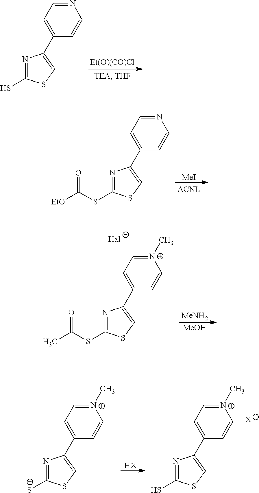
N1=C(S)SC=C1C1=CC=NC=C1.[Et(O)(CO)Cl].N1=C(SC(=O)[EtO])SC=C1C1=CC=NC=C1.[MeI].N1=C(SC(=O)C)SC=C1C1=CC=[N+](C)C=C1.[MeNH2].[MeOH].N1=C([S-])SC=C1C1=CC=[N+](C)C=C1.N1=C(S)SC=C1C1=CC=[N+](C)C=C1.[HX].[X]
